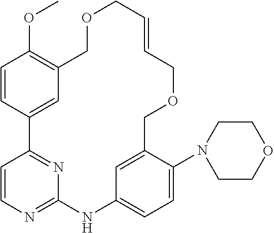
C1=CC2=CC(=C1OC)COCC=CCOCC1=CC(=CC=C1N1CCOCC1)NC1=NC=CC2=N1
